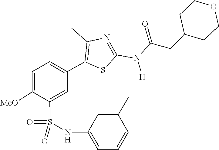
O=C(CC1CCOCC1)N(C1=NC(C)=C(C2=CC=C([MeO])C(S(=O)(NC3=CC=CC(C)=C3)=O)=C2)S1)[H]
